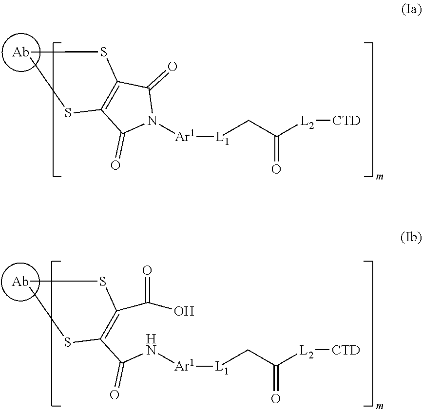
C1(=O)C2=C(C(=O)N1[Ar1][L1]CC([L2][CTD])=O)S[Ab]S2.C(C1=C(C(=O)O)S[Ab]S1)(=O)N[Ar1][L1]CC([L2][CTD])=O
